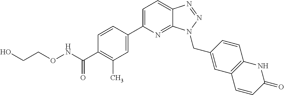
C1=C(C2=CC(C)=C(C(NOCCO)=O)C=C2)N=C2C(=C1)N=NN2CC1=CC2=C(C=C1)NC(=O)C=C2
